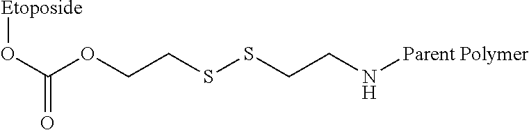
[Etoposide]OC(=O)OCCSSCCN[Parent Polymer]
